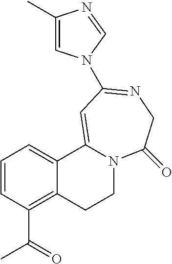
C1=CC(C(=O)C)=C2C(=C1)C1=CC(N3C=C(C)N=C3)=NCC(=O)N1CC2
